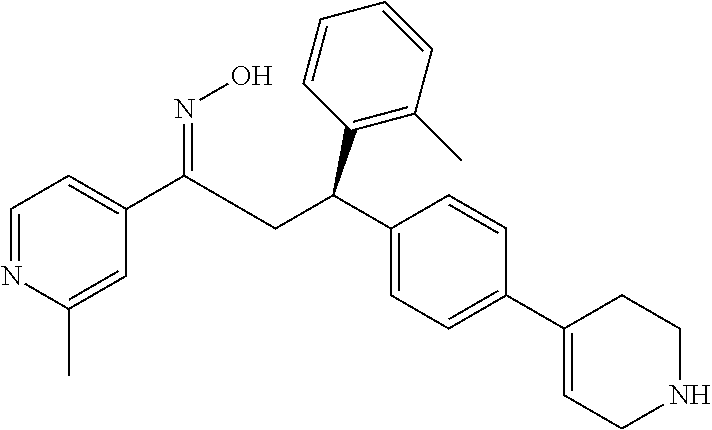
C1(C(CC(C2=CC=C(C3=CCNCC3)C=C2)C2=C(C)C=CC=C2)=NO)=CC=NC(C)=C1
